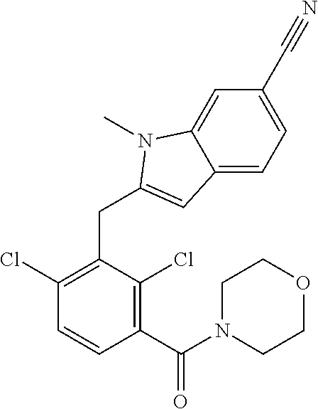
C1(Cl)=C(CC2=CC3=CC=C(C#N)C=C3N2C)C(Cl)=C(C(N2CCOCC2)=O)C=C1
